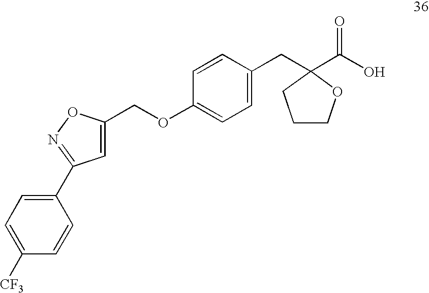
C1=C([CF3])C=CC(C2=NOC(COC3=CC=C(CC4(C(O)=O)OCCC4)C=C3)=C2)=C1
